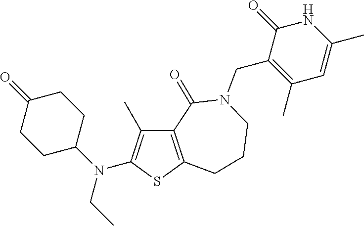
C12=C(SC(N(C3CCC(=O)CC3)CC)=C1C)CCCN(CC1=C(C)C=C(C)NC1=O)C2=O
